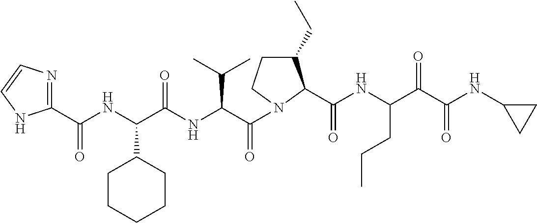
C1(C(NC(C(NC(C(=O)N2CCC(CC)C2C(NC(C(C(NC2CC2)=O)=O)CCC)=O)C(C)C)=O)C2CCCCC2)=O)=NC=CN1
